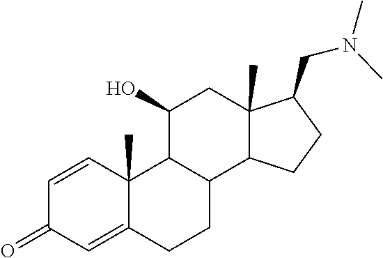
C1=CC2(C)C(=CC1=O)CCC1C2C(O)CC2(C)C1CCC2CN(C)C
